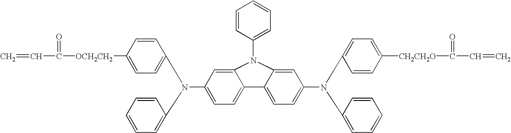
C=CC(=O)[OCH2CH2]C1=CC=C(N(C2=CC=CC=C2)C2=CC=C3C(=C2)N(C2=CC=CC=C2)C2=CC(N(C4=CC=CC=C4)C4=CC=C([CH2CH2O]C(=O)C=C)C=C4)=CC=C32)C=C1
